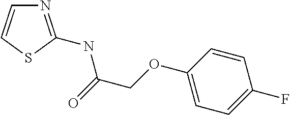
N1=C(NC(=O)COC2=CC=C(F)C=C2)SC=C1
